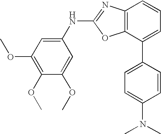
C12=C(C(C3=CC=C(N(C)C)C=C3)=CC=C1)OC(NC1=CC(OC)=C(OC)C(OC)=C1)=N2
